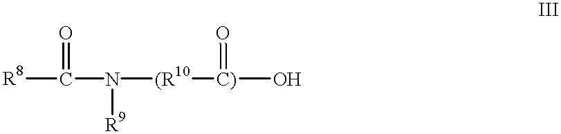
[R8]C(N([(R10][C)](O)=O)[R9])=O
